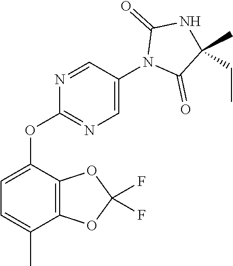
O(C1=NC=C(N2C(=O)C(C)(CC)NC2=O)C=N1)C1=CC=C(C)C2=C1OC(F)(F)O2
